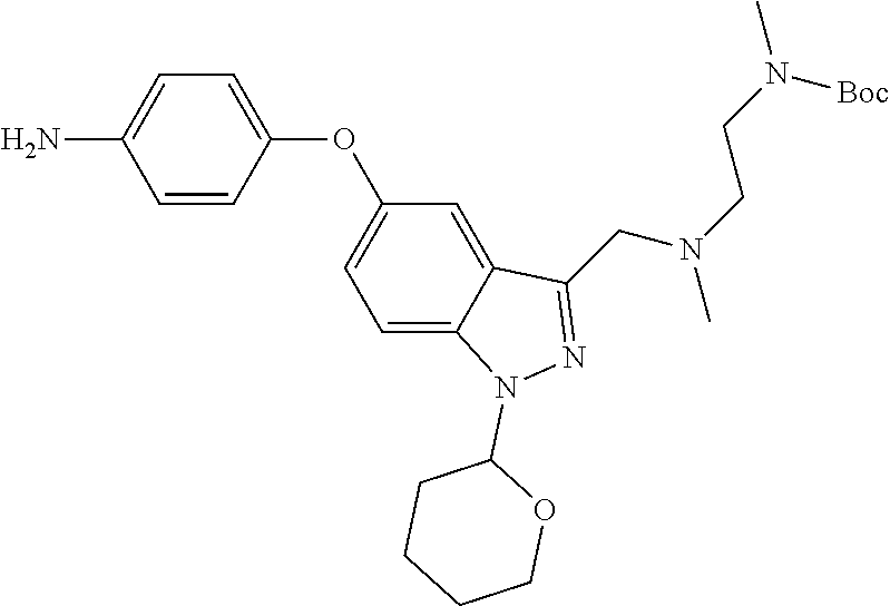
C1=C2C(=CC(OC3=CC=C(N)C=C3)=C1)C(CN(CCN(C)[Boc])C)=NN2C1CCCCO1
